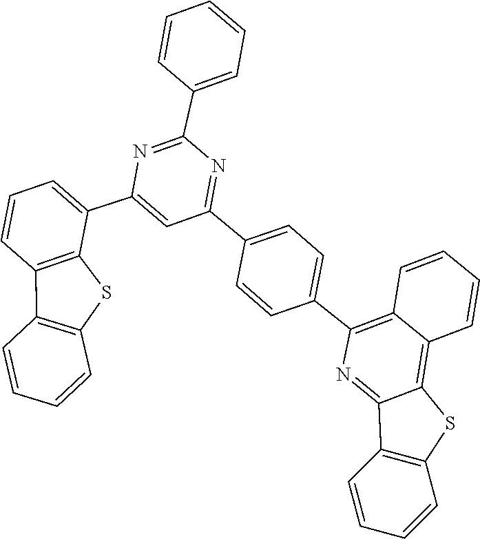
C12=C(C3=C(S1)C=CC=C3)C=CC=C2C1=CC(C2=CC=C(C3=C4C=CC=CC4=C4SC5=C(C4=N3)C=CC=C5)C=C2)=NC(C2=CC=CC=C2)=N1
